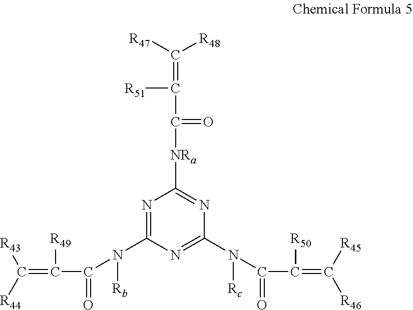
C(=C([R49])C(=O)N([Rb])C1=NC([NRa]C(=O)C([R51])=C([R47])[R48])=NC(N(C(C(=C([R45])[R46])[R50])=O)[Rc])=N1)([R43])[R44]
